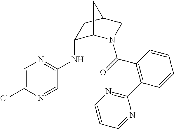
C1=C(Cl)N=CC(NC2C3N(C(=O)C4=C(C5=NC=CC=N5)C=CC=C4)CC(C2)C3)=N1
